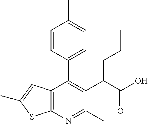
C12=C(N=C(C)C(C(C(O)=O)CCC)=C1C1=CC=C(C)C=C1)SC(C)=C2
